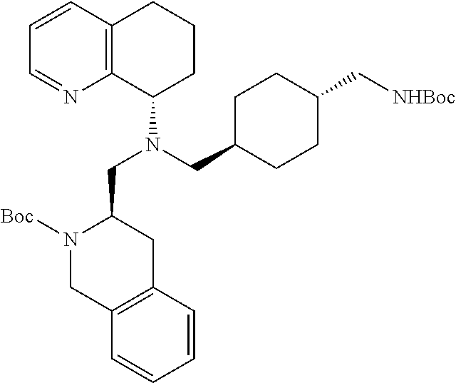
C12=C(C=CC=N1)CCCC2N(CC1CCC(C[NHBoc])CC1)CC1N([Boc])CC2=C(C1)C=CC=C2
